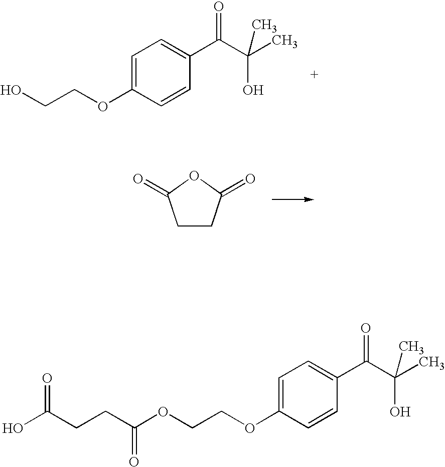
OCCOC1=CC=C(C(C(C)(O)C)=O)C=C1.C1CC(=O)OC1=O.O(CCOC1=CC=C(C(C(C)(O)C)=O)C=C1)C(CCC(O)=O)=O
